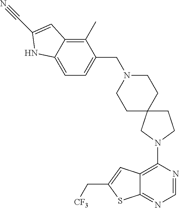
N1=CN=C2C(=C1N1CCC3(C1)CCN(CC1=CC=C4C(=C1C)C=C(C#N)N4)CC3)C=C(C[CF3])S2
